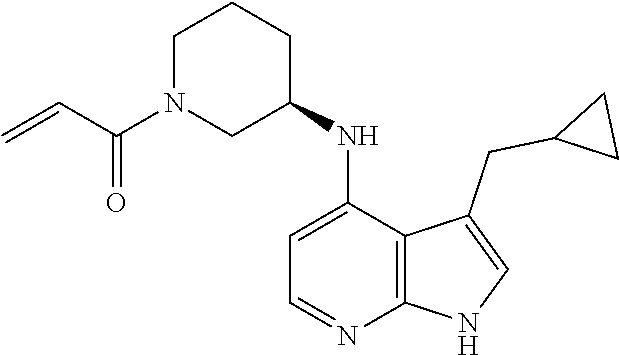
C1N(C(C=C)=O)CC(NC2=CC=NC3=C2C(CC2CC2)=CN3)CC1
